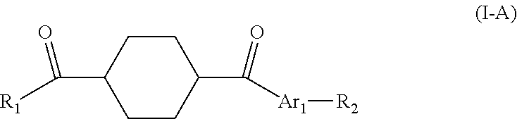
C1CC(C([R1])=O)CCC1C(=O)[Ar1][R2]
